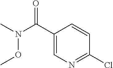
N(C(C1=CN=C(Cl)C=C1)=O)(C)OC
